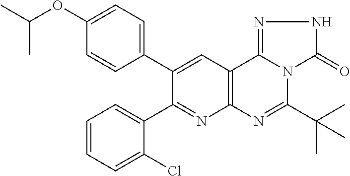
C1=CC=C(Cl)C(C2=NC3=C(C=C2C2=CC=C(OC(C)C)C=C2)C2=NNC(=O)N2C(C(C)(C)C)=N3)=C1
